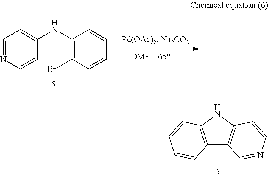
C1(NC2=CC=NC=C2)=C(Br)C=CC=C1.C12=C(NC3=C1C=NC=C3)C=CC=C2
